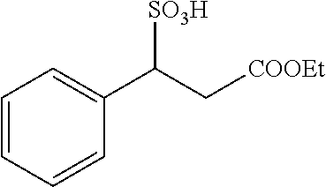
C1=CC=CC(C(C[COOEt])[SO3H])=C1
